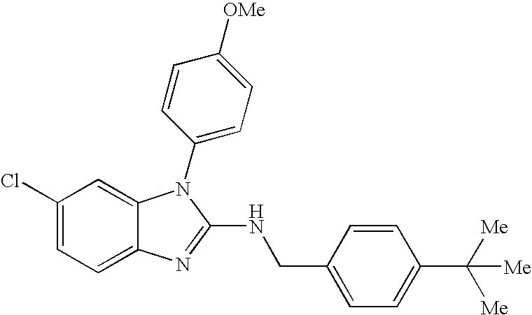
C1(Cl)=CC=C2C(=C1)N(C1=CC=C([OMe])C=C1)C(NCC1=CC=C(C([Me])([Me])[Me])C=C1)=N2
